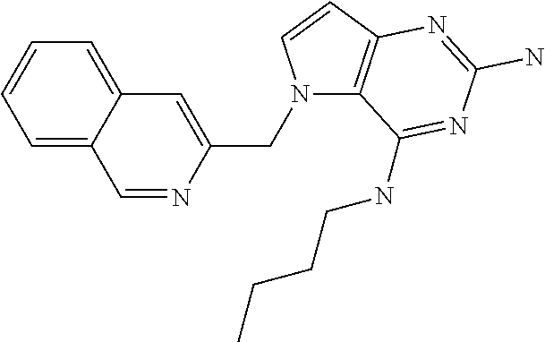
C1=CC=C2C(=C1)C=C(CN1C3=C(C=C1)N=C(N)N=C3NCCCC)N=C2
